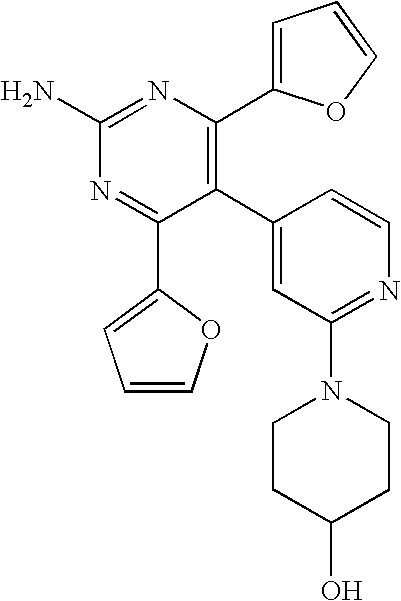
C1(C2=C(C3=CC=CO3)N=C(N)N=C2C2=CC=CO2)=CC(N2CCC(O)CC2)=NC=C1
